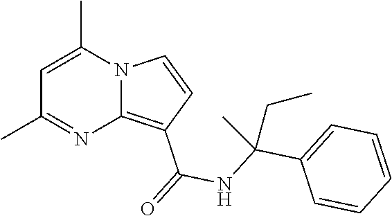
C1=C(C)N2C(=C(C(=O)NC(C3=CC=CC=C3)(CC)C)C=C2)N=C1C
